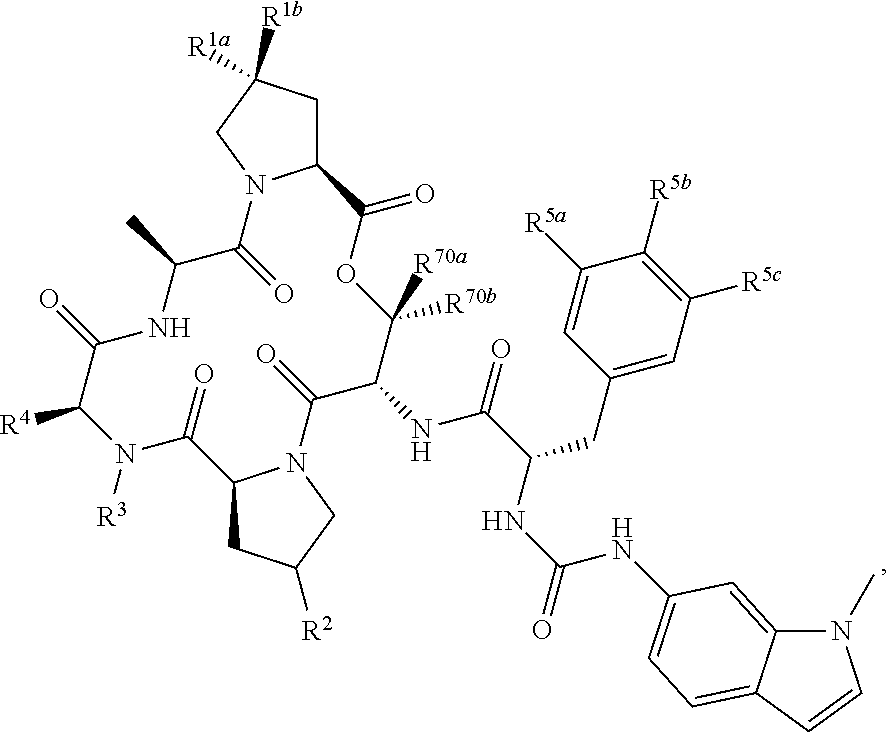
C12CC([R1a])([R1b])CN1C(=O)C(C)NC(=O)C([R4])N([R3])C(=O)C1CC([R2])CN1C(=O)C(NC(=O)C(CC1=CC([R5c])=C([R5b])C([R5a])=C1)NC(NC1=CC=C3C(=C1)N(C)C=C3)=O)C([R70b])([R70a])OC2=O
